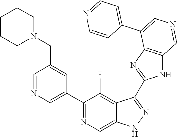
C1(C2=CN=CC(CN3CCCCC3)=C2)=NC=C2C(=C1F)C(C1=NC3=C(N1)C=NC=C3C1=CC=NC=C1)=NN2
